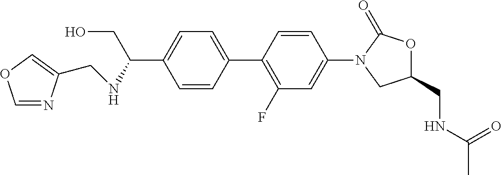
C1(CNC(C)=O)OC(=O)N(C2=CC(F)=C(C3=CC=C(C(CO)NCC4=COC=N4)C=C3)C=C2)C1
